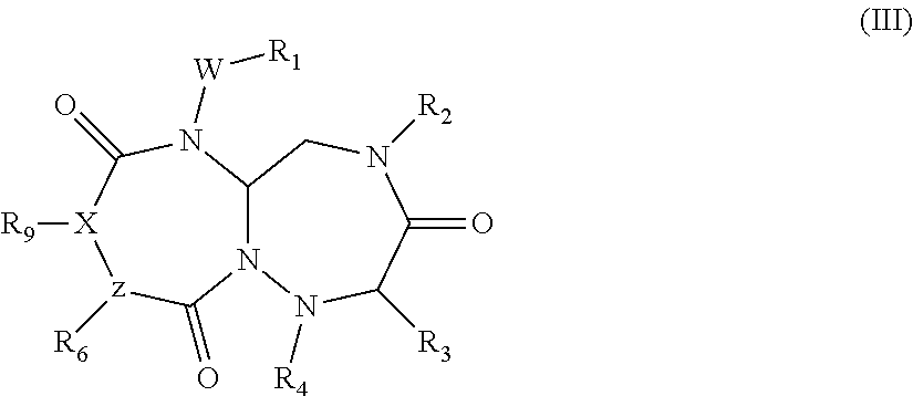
N12C(N([W][R1])C(=O)[X]([R9])[z]([R6])C1=O)CN([R2])C(=O)C([R3])N2[R4]
